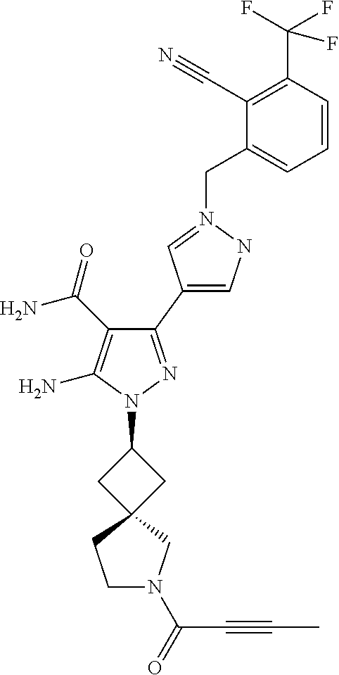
C1(C(=O)N)=C(N)N(C2CC3(C2)CCN(C(=O)C#CC)C3)N=C1C1=CNN(CC2=CC=CC(C(F)(F)F)=C2C#N)=C1
